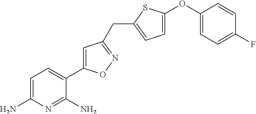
C1=C(N)N=C(N)C(C2=CC(CC3=CC=C(OC4=CC=C(F)C=C4)S3)=NO2)=C1
